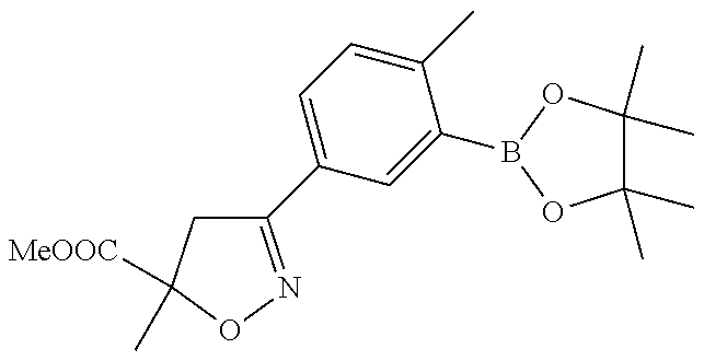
C1(C2=CC=C(C)C(B3OC(C)(C)C(C)(C)O3)=C2)=NOC([MeOOC])(C)C1
